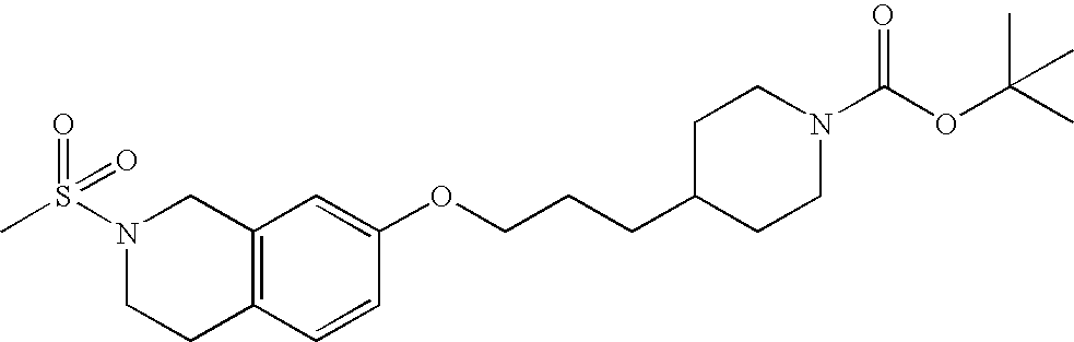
N1(S(C)(=O)=O)CCC2=C(C=C(OCCCC3CCN(C(OC(C)(C)C)=O)CC3)C=C2)C1
